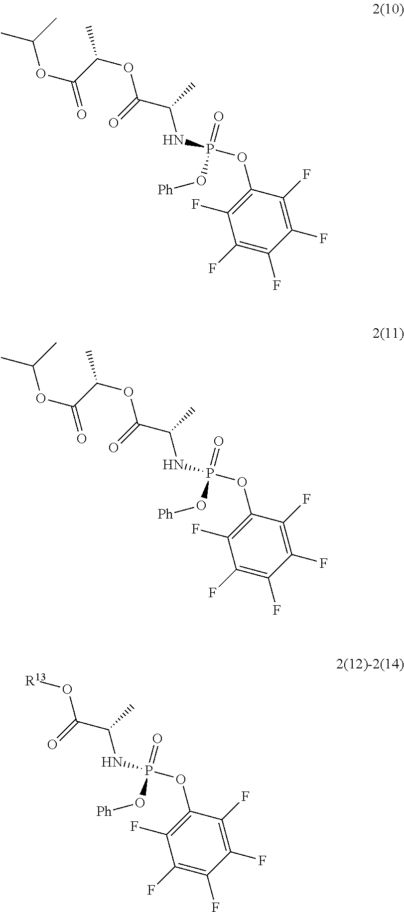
C(OC(C(OC(C(C)NP(OC1=C(F)C(F)=C(F)C(F)=C1F)(=O)O[Ph])=O)C)=O)(C)C.C(OC(C(OC(C(C)NP(OC1=C(F)C(F)=C(F)C(F)=C1F)(=O)O[Ph])=O)C)=O)(C)C.[R13]OC(C(C)NP(OC1=C(F)C(F)=C(F)C(F)=C1F)(=O)O[Ph])=O
